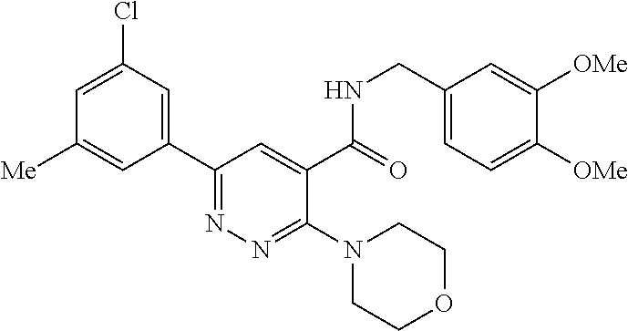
C1=C(Cl)C=C(C2=NN=C(N3CCOCC3)C(C(=O)NCC3=CC=C([OMe])C([OMe])=C3)=C2)C=C1[Me]
